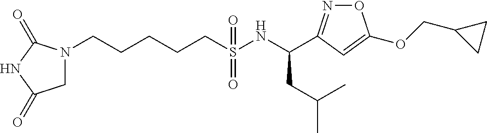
N1(CCCCCS(NC(CC(C)C)C2=NOC(OCC3CC3)=C2)(=O)=O)CC(=O)NC1=O
